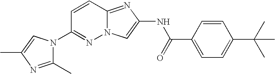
C1=CC(C(=O)NC2=CN3N=C(N4C(C)=NC(C)=C4)C=CC3=N2)=CC=C1C(C)(C)C
